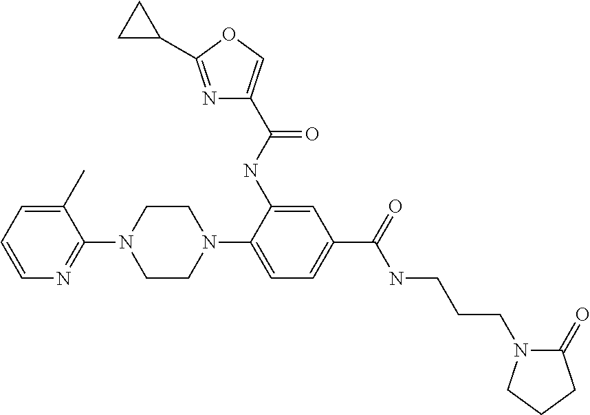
C1(C)=CC=CN=C1N1CCN(C2=CC=C(C(=O)NCCCN3CCCC3=O)C=C2NC(C2=COC(C3CC3)=N2)=O)CC1
